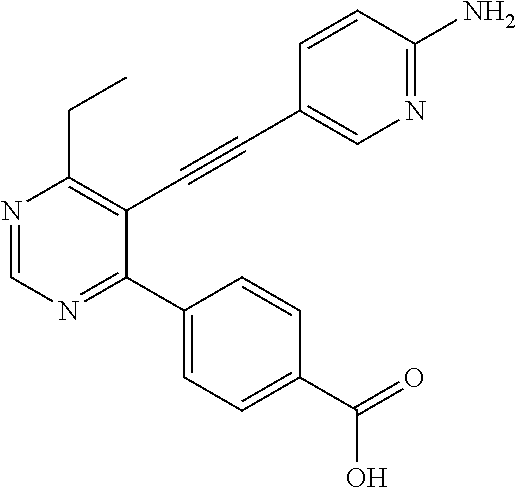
N1=CN=C(C2=CC=C(C(=O)O)C=C2)C(C#CC2=CN=C(N)C=C2)=C1CC
